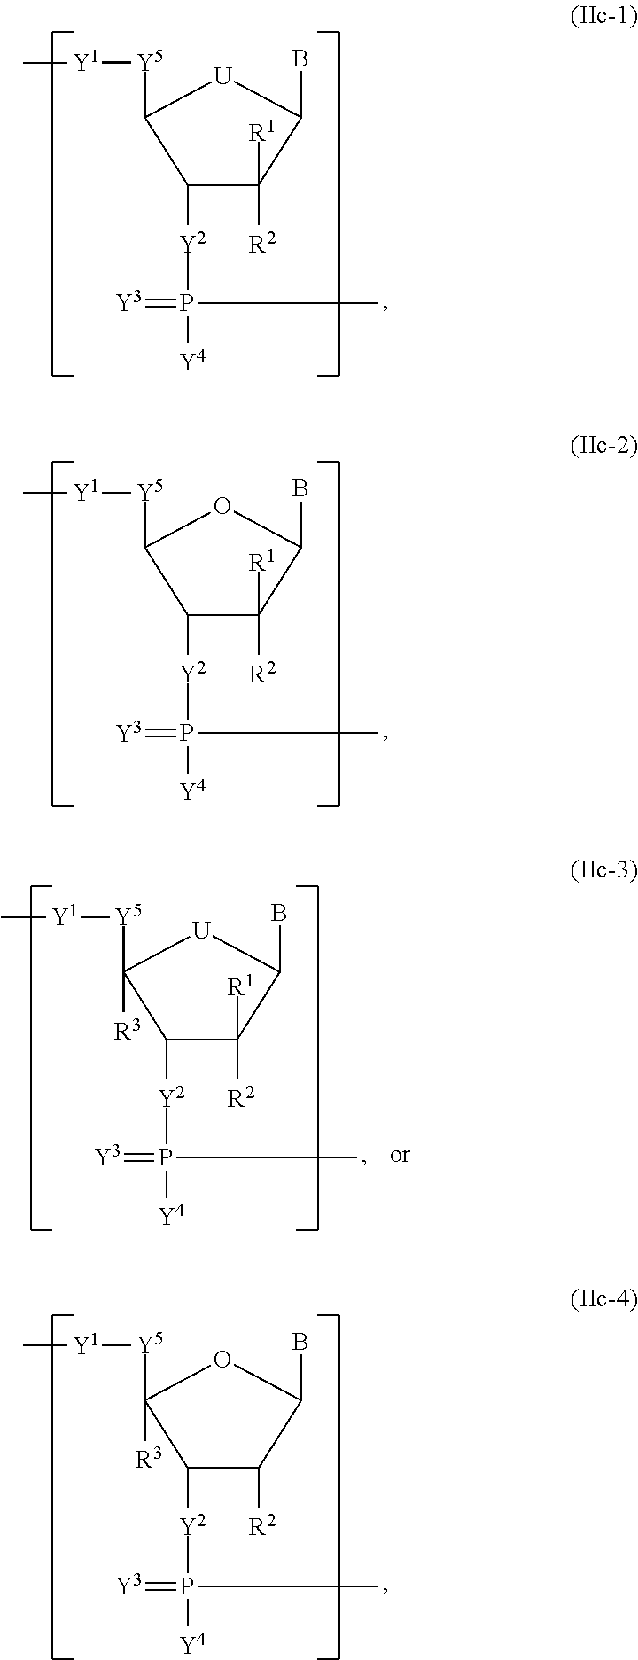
C1([Y2]P(C)(=[Y3])[Y4])C([R1])([R2])C(B)[U]C1[Y5][Y1]C.C1([Y2]P(C)(=[Y3])[Y4])C([R1])([R2])C(B)OC1[Y5][Y1]C.C1([Y2]P(C)(=[Y3])[Y4])C([R2])C(B)OC1([Y5][Y1]C)[R3].C1([Y2]P(C)(=[Y3])[Y4])C([R1])([R2])C(B)[U]C1([Y5][Y1]C)[R3]
